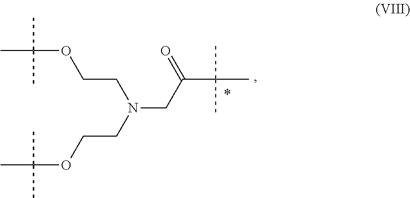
CC(OCCN(CC(C(C)(C)C)=O)CCOC(C)(C)C)(C)C
